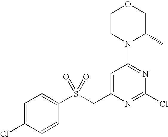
C1=C(CS(C2=CC=C(Cl)C=C2)(=O)=O)N=C(Cl)N=C1N1CCOCC1C
